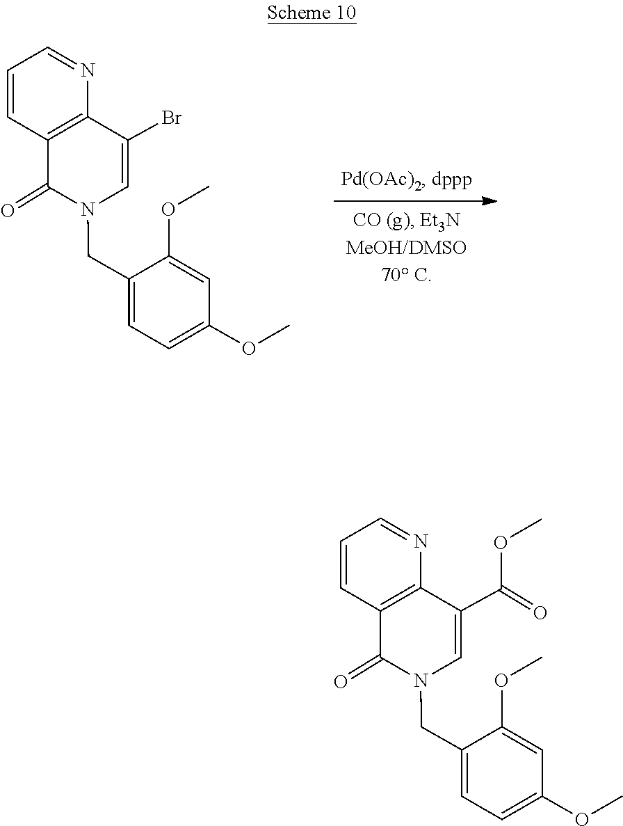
C1=C(OC)C=C(OC)C(CN2C=C(Br)C3=C(C=CC=N3)C2=O)=C1.C1=C(OC)C=C(OC)C(CN2C=C(C(=O)OC)C3=C(C=CC=N3)C2=O)=C1
